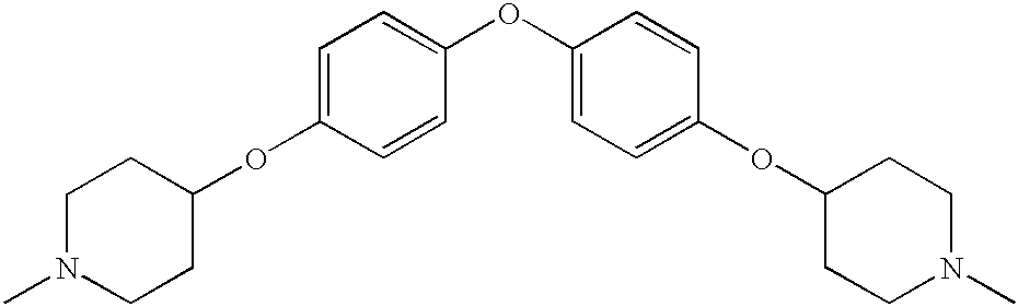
C1=C(OC2CCN(C)CC2)C=CC(OC2=CC=C(OC3CCN(C)CC3)C=C2)=C1
